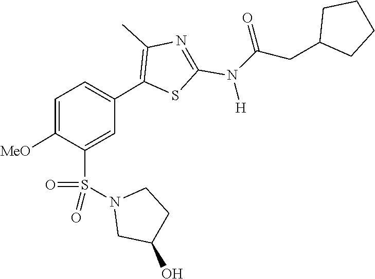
C1C(O)CCN1S(=O)(=O)C1=CC(C2=C(C)N=C(N(C(=O)CC3CCCC3)[H])S2)=CC=C1[MeO]
